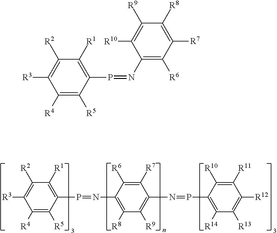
C1([R1])=C(P=NC2=C([R8])C([R9])=C(N=PC3=C([R14])C([R13])=C([R12])C([R11])=C3[R10])C([R7])=C2[R6])C([R5])=C([R4])C([R3])=C1[R2].C1([R1])=C(P=NC2=C([R6])C([R7])=C([R8])C([R9])=C2[R10])C([R5])=C([R4])C([R3])=C1[R2]
